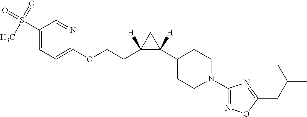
C1(S(=O)(=O)C)=CC=C(OCCC2([H])C([H])(C3CCN(C4=NOC(CC(C)C)=N4)CC3)C2)N=C1
